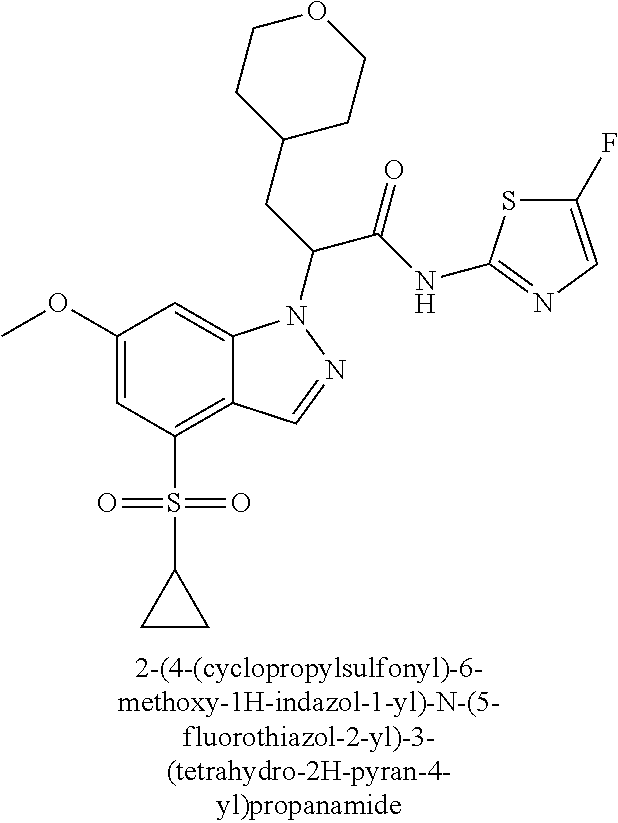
C12=C(S(=O)(=O)C3CC3)C=C(OC)C=C1N(C(CC1CCOCC1)C(NC1=NC=C(F)S1)=O)N=C2
